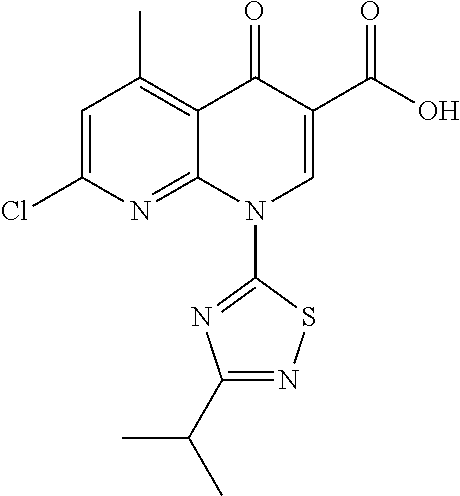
C1=C(Cl)N=C2C(=C1C)C(=O)C(C(O)=O)=CN2C1=NC(C(C)C)=NS1
